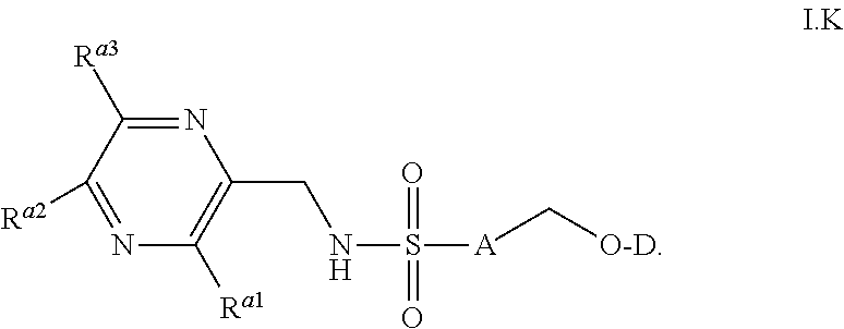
N1=C([Ra3])C([Ra2])=NC([Ra1])=C1CNS(=O)(=O)[A]C[O-D]
